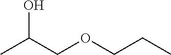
CC(COCCC)O
